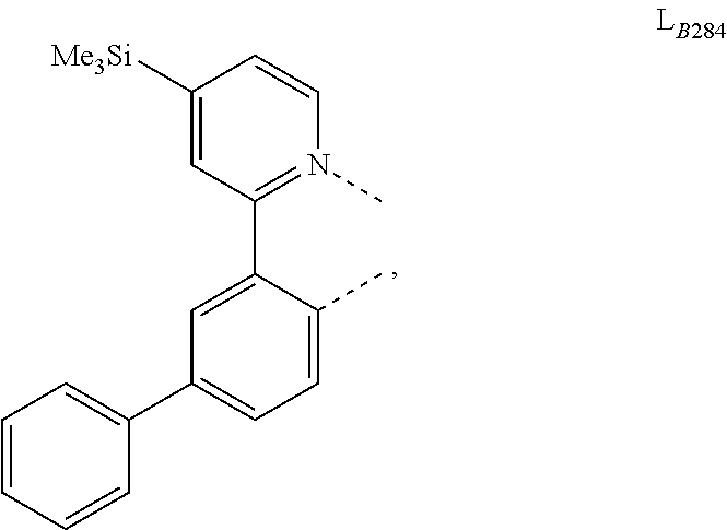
C1(C2=CC(C3=CC=CC=C3)=CC=C2C)=N(C)C=CC([Me3Si])=C1
